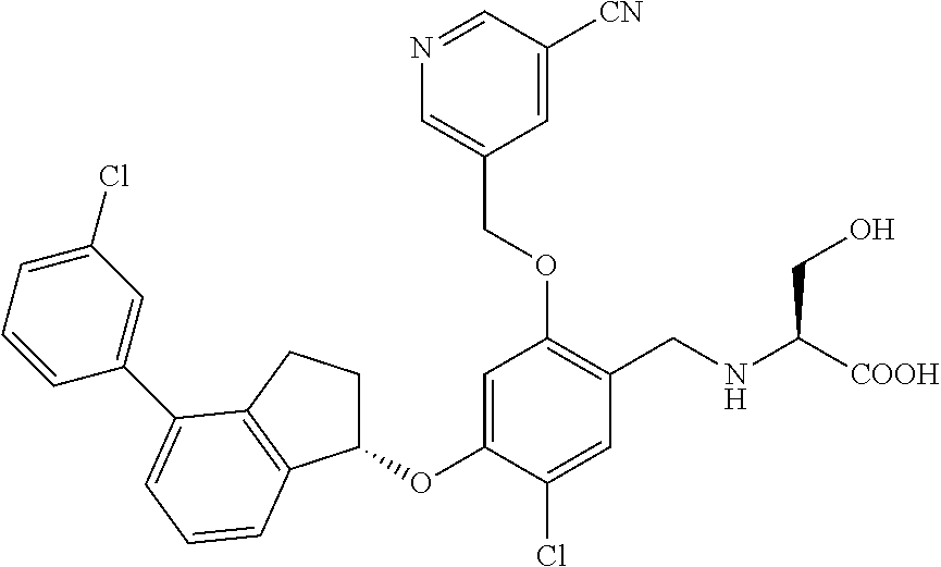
C1=C(OC2CCC3=C2C=CC=C3C2=CC(Cl)=CC=C2)C(Cl)=CC(CNC([COOH])CO)=C1OCC1=CN=CC([CN])=C1
